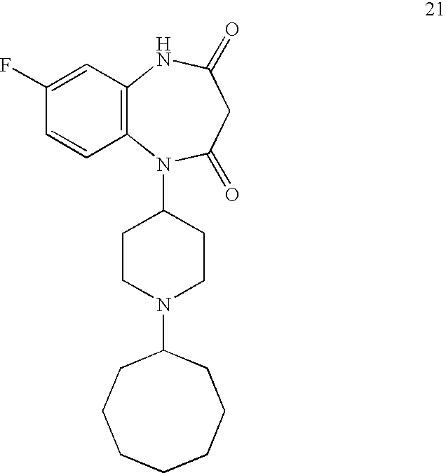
C1(F)=CC2=C(C=C1)N(C1CCN(C3CCCCCCC3)CC1)C(=O)CC(=O)N2
